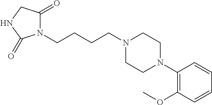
N1(CCCCN2C(=O)CNC2=O)CCN(C2=C(OC)C=CC=C2)CC1
